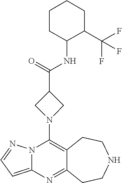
C12=C(N3CC(C(=O)NC4C(C(F)(F)F)CCCC4)C3)N3C(=CC=N3)N=C1CCNCC2
